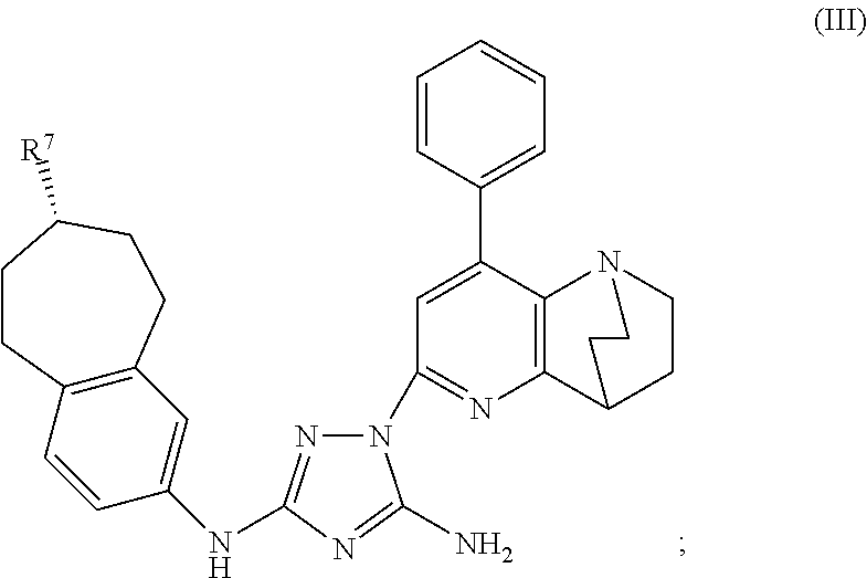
C1=CC(C2=CC(N3N=C(NC4=CC5=C(C=C4)CCC([R7])CC5)N=C3N)=NC3=C2N2CCC3CC2)=CC=C1
